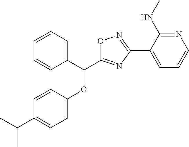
C1=CC(OC(C2=CC=CC=C2)C2=NC(C3=CC=CN=C3NC)=NO2)=CC=C1C(C)C
